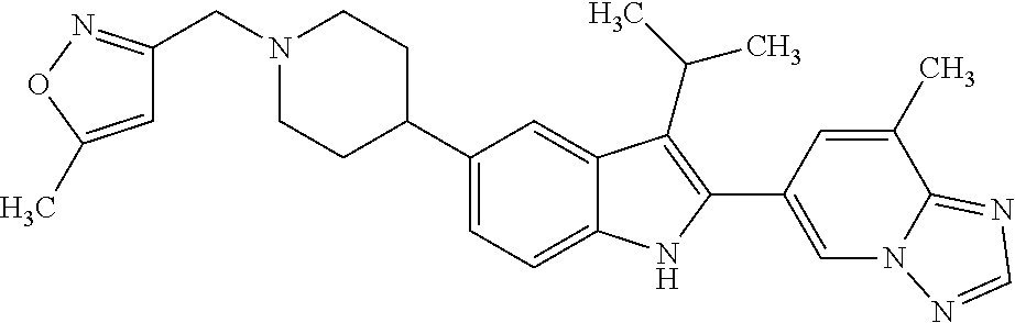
C1(C2CCN(CC3=NOC(C)=C3)CC2)=CC=C2C(=C1)C(C(C)C)=C(C1=CN3C(=NC=N3)C(C)=C1)N2
